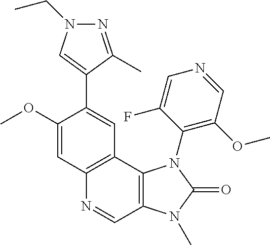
C1(OC)=CC2=C(C=C1C1=CN(CC)N=C1C)C1=C(C=N2)N(C)C(=O)N1C1=C(OC)C=NC=C1F
